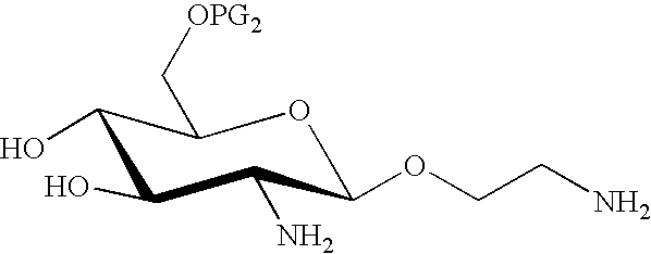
O1C(OCCN)C(N)C(O)C(O)C1C[OPG2]
